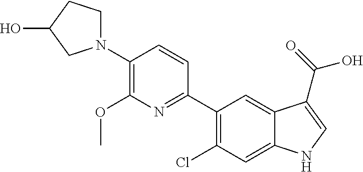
C1(C2=NC(OC)=C(N3CCC(O)C3)C=C2)=C(Cl)C=C2C(=C1)C(C(=O)O)=CN2
